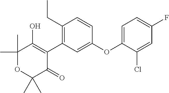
C1(C)(C)OC(C)(C)C(=O)C(C2=C(CC)C=CC(OC3=CC=C(F)C=C3Cl)=C2)=C1O
